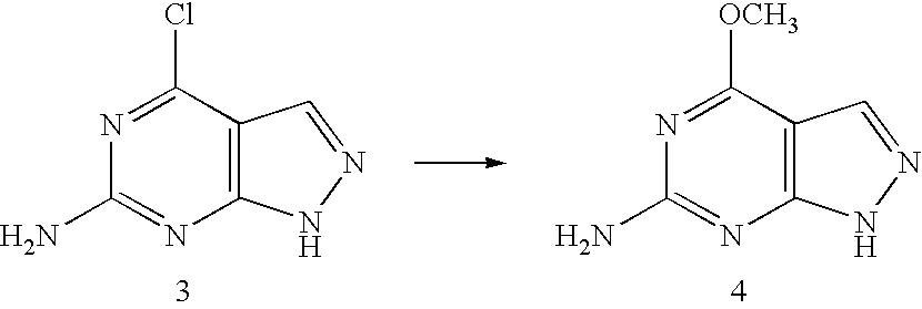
N1=C([OCH3])C2=C(N=C1N)NN=C2.N1=C(Cl)C2=C(N=C1N)NN=C2
